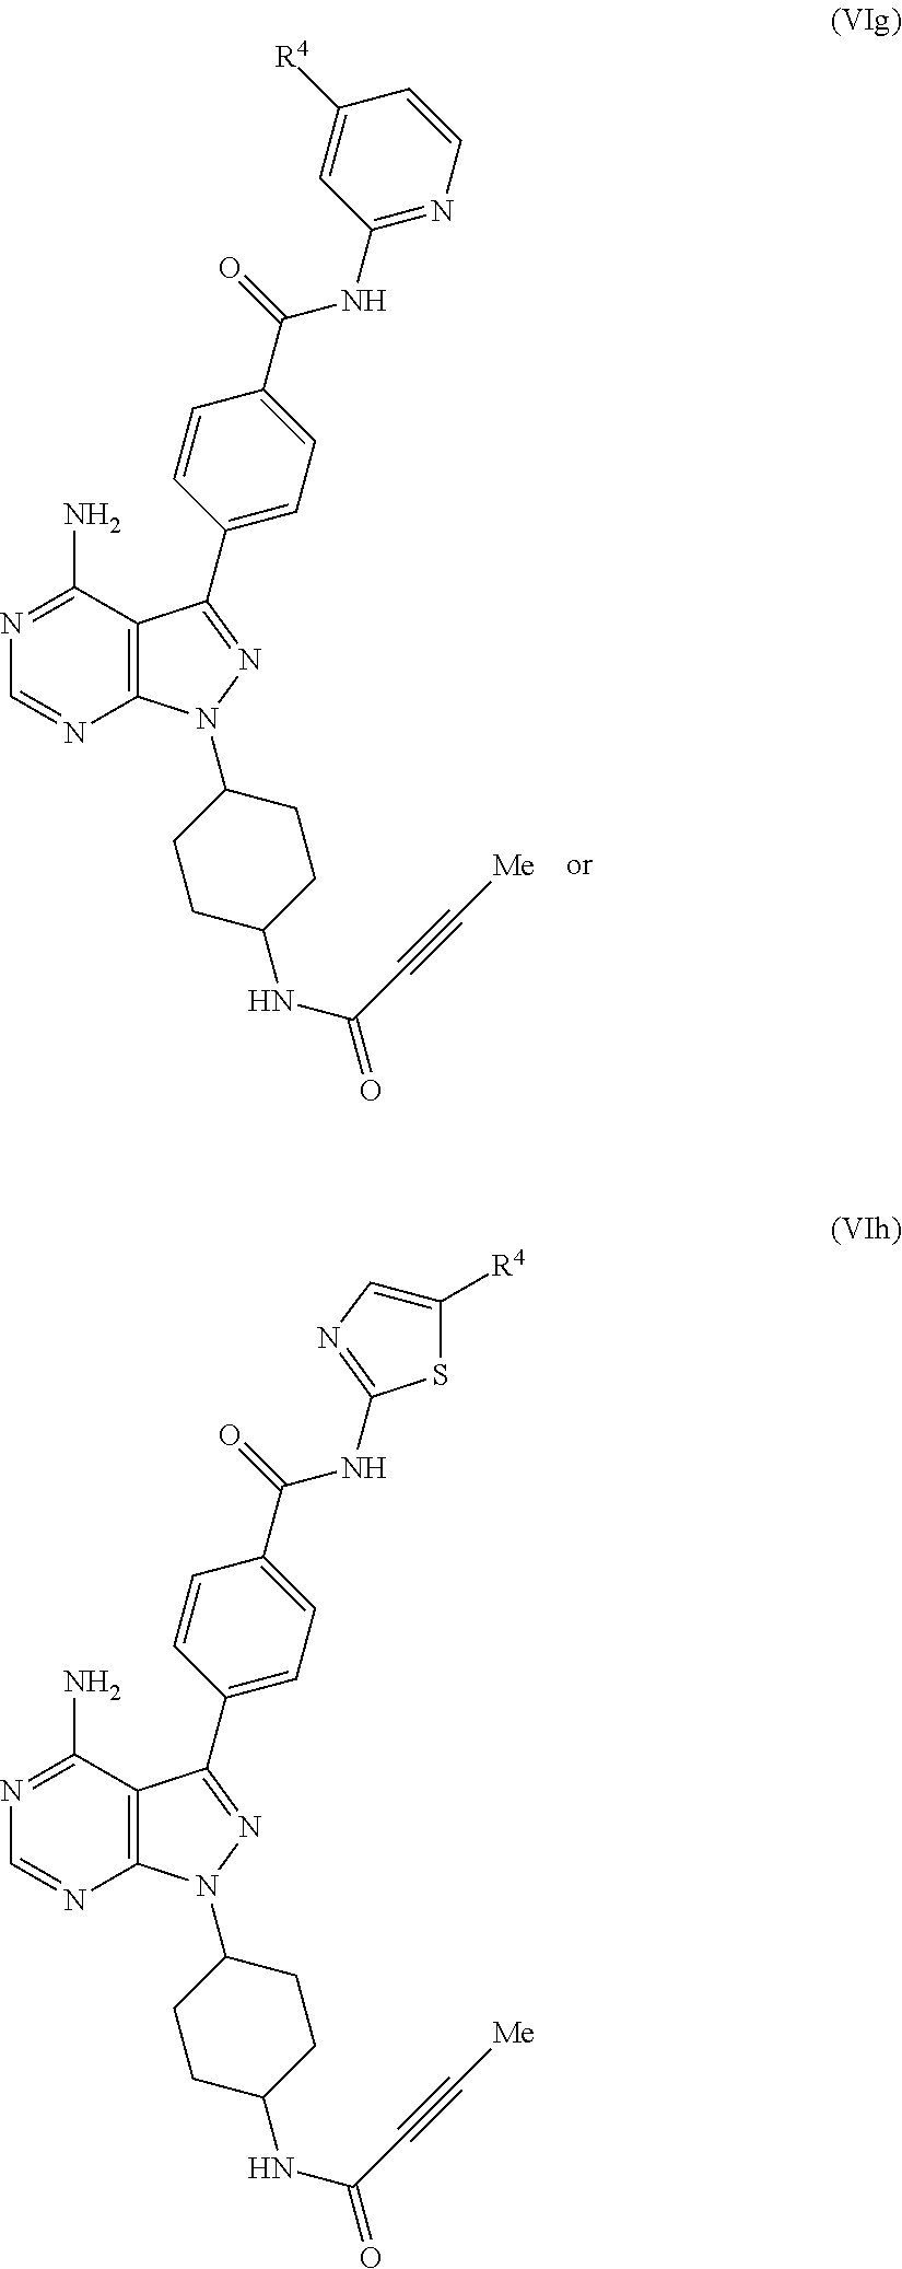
S1C(NC(C2=CC=C(C3=NN(C4CCC(NC(=O)C#C[Me])CC4)C4=C3C(N)=NC=N4)C=C2)=O)=NC=C1[R4].C12=C(C(N)=NC=N1)C(C1=CC=C(C(NC3=NC=CC([R4])=C3)=O)C=C1)=NN2C1CCC(NC(=O)C#C[Me])CC1
